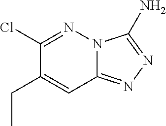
C1(Cl)=NN2C(=NN=C2N)C=C1CC
